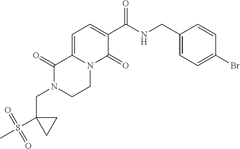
C(N1CCN2C(=CC=C(C(NCC3=CC=C(Br)C=C3)=O)C2=O)C1=O)C1(S(C)(=O)=O)CC1
